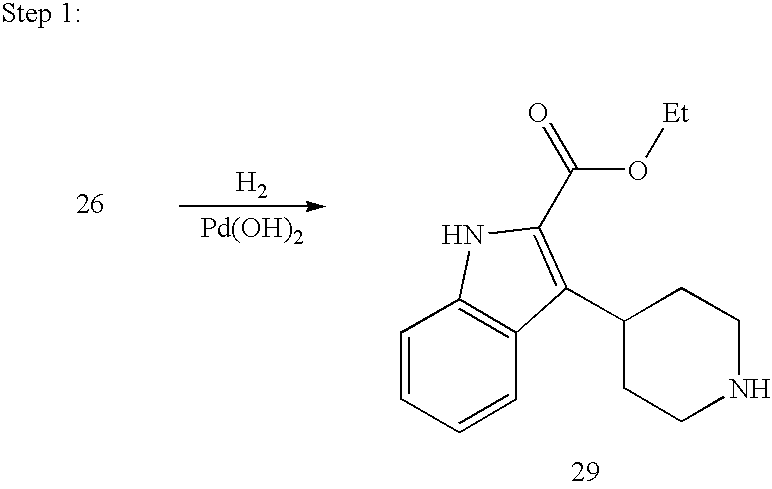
[H2].[Pd(OH)2].C1NCCC(C2=C(C(O[Et])=O)NC3=C2C=CC=C3)C1
